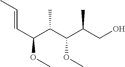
OCC(C(C(C(C=CC)OC)C)OC)C
